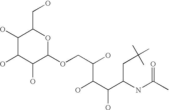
C1(O)C(O)C(O)C(OCC(O)C(C(C(NC(=O)C)CC(C)(C)C)O)O)OC1CO
